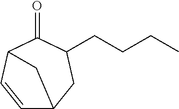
C1=CC2C(=O)C(CCCC)CC1C2
